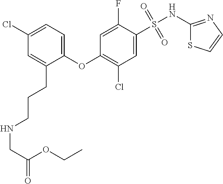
O(C1=C(Cl)C=C(S(NC2=NC=CS2)(=O)=O)C(F)=C1)C1=CC=C(Cl)C=C1CCCNCC(OCC)=O
